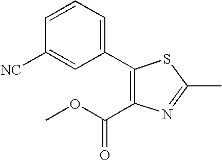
C1(C2=CC=CC([NC])=C2)=C(C(OC)=O)N=C(C)S1
